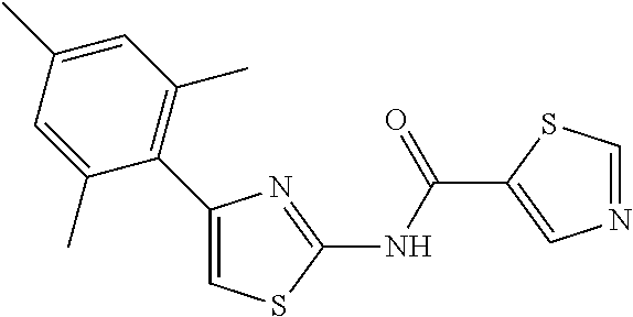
C1(C(NC2=NC(C3=C(C)C=C(C)C=C3C)=CS2)=O)=CN=CS1
